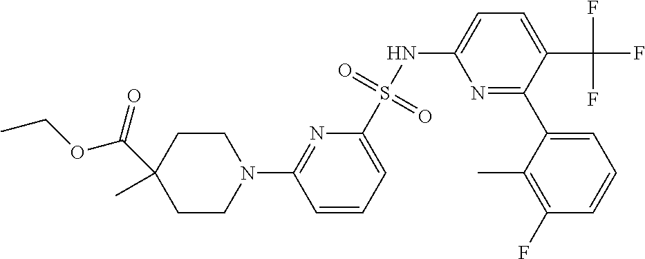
N1=C(C2=CC=CC(F)=C2C)C(C(F)(F)F)=CC=C1NS(C1=CC=CC(N2CCC(C)(C(=O)OCC)CC2)=N1)(=O)=O
